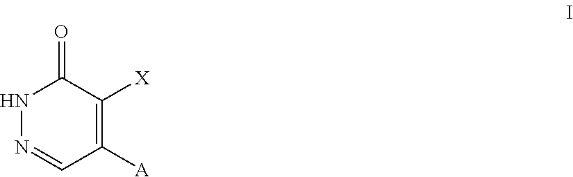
N1N=CC([A])=C([X])C1=O
